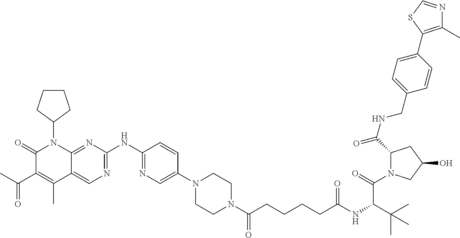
C1(=O)C(C(C)=O)=C(C)C2=CN=C(NC3=NC=C(N4CCN(C(CCCCC(NC(C(C)(C)C)C(N5C(C(NCC6=CC=C(C7=C(C)N=CS7)C=C6)=O)CC(O)C5)=O)=O)=O)CC4)C=C3)N=C2N1C1CCCC1
